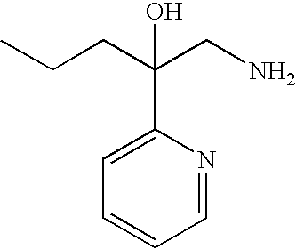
C1=CC=NC(C(CCC)(CN)O)=C1
